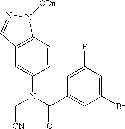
C1(Br)=CC(F)=CC(C(N(C[CN])C2=CC3=C(C=C2)N([OBn])N=C3)=O)=C1
